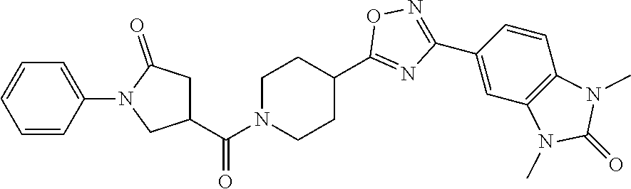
C1=CC(N2CC(C(N3CCC(C4=NC(C5=CC6=C(C=C5)N(C)C(=O)N6C)=NO4)CC3)=O)CC2=O)=CC=C1
